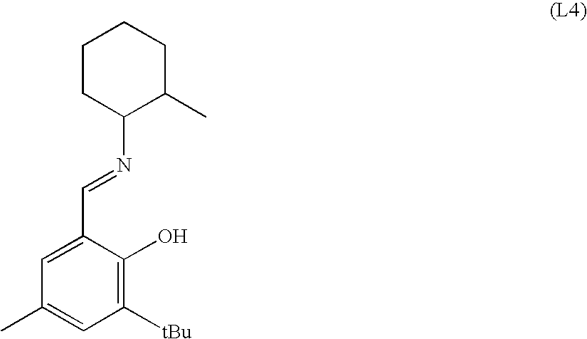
C1CC(N=CC2=CC(C)=CC([tBu])=C2O)C(C)CC1
